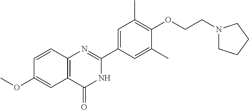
C1=CC2=C(C=C1OC)C(=O)NC(C1=CC(C)=C(OCCN3CCCC3)C(C)=C1)=N2
